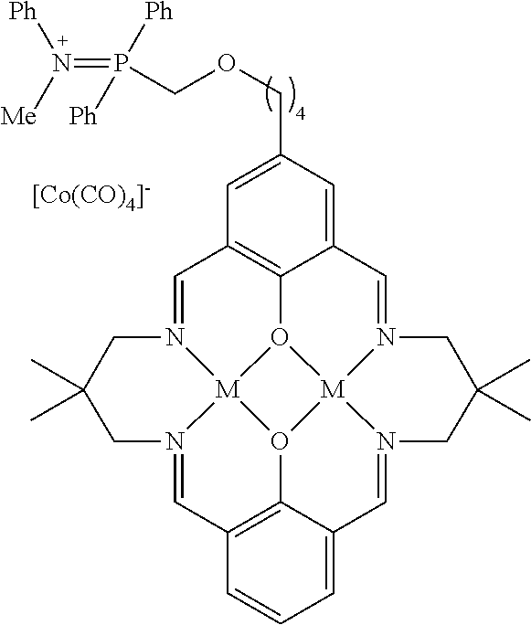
C1=N2[M]34O5C6=C1C=C(COCP(=N([Ph])[Me])([Ph])[Ph])C=C6C=N1[M]56O3C3=C(C=N4CC(C)(C)C2)C=CC=C3C=N6CC(C)(C)C1.[[Co(CO)4]-]
